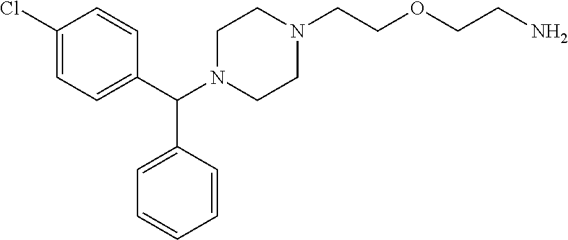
C1(Cl)=CC=C(C(N2CCN(CCOCCN)CC2)C2=CC=CC=C2)C=C1
